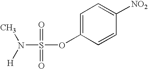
N(S(OC1=CC=C([NO2])C=C1)(=O)=O)([H])C
